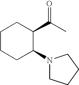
C1CCCC(C(C)=O)C1N1CCCC1
